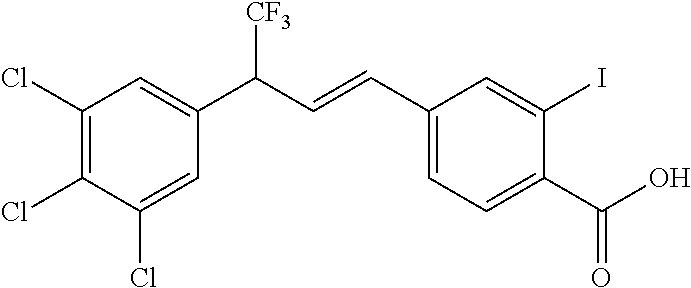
C1(Cl)=C(Cl)C(Cl)=CC(C(C=CC2=CC=C(C(O)=O)C(I)=C2)[CF3])=C1
